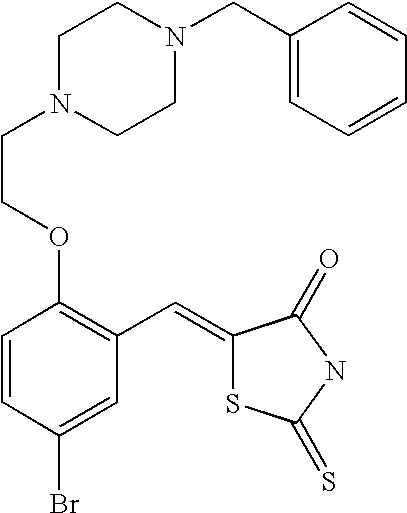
C(COC1=C(C=C2SC(=S)NC2=O)C=C(Br)C=C1)N1CCN(CC2=CC=CC=C2)CC1
